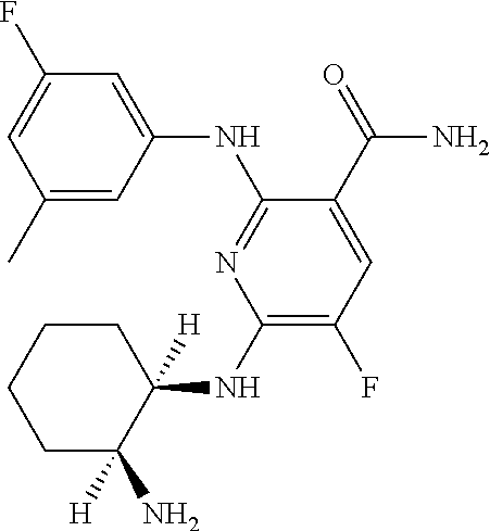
C1(C)=CC(NC2=NC(NC3([H])CCCCC3(N)[H])=C(F)C=C2C(=O)N)=CC(F)=C1
